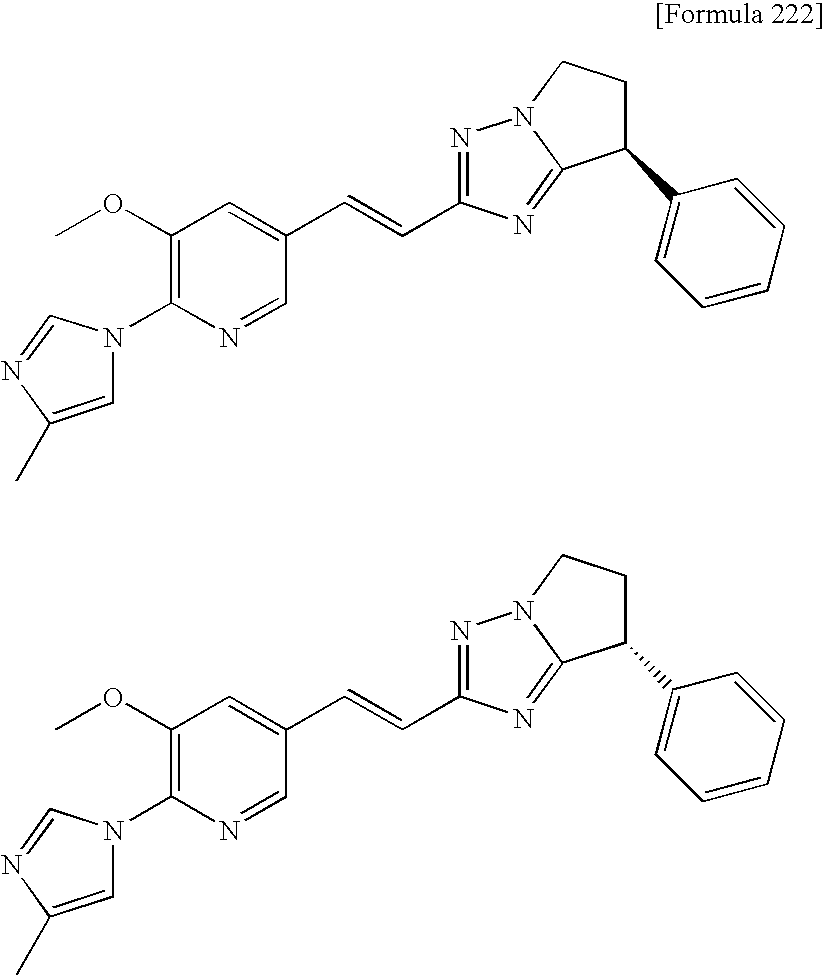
N1(C2=C(OC)C=C(C=CC3=NN4C(=N3)C(C3=CC=CC=C3)CC4)C=N2)C=C(C)N=C1.N1(C2=C(OC)C=C(C=CC3=NN4C(=N3)C(C3=CC=CC=C3)CC4)C=N2)C=C(C)N=C1
